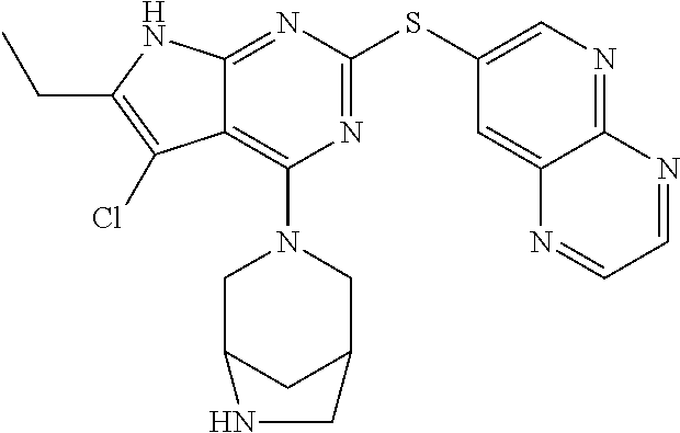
N1=C(SC2=CN=C3C(=C2)N=CC=N3)N=C2C(=C1N1CC3CC(C1)CN3)C(Cl)=C(CC)N2
